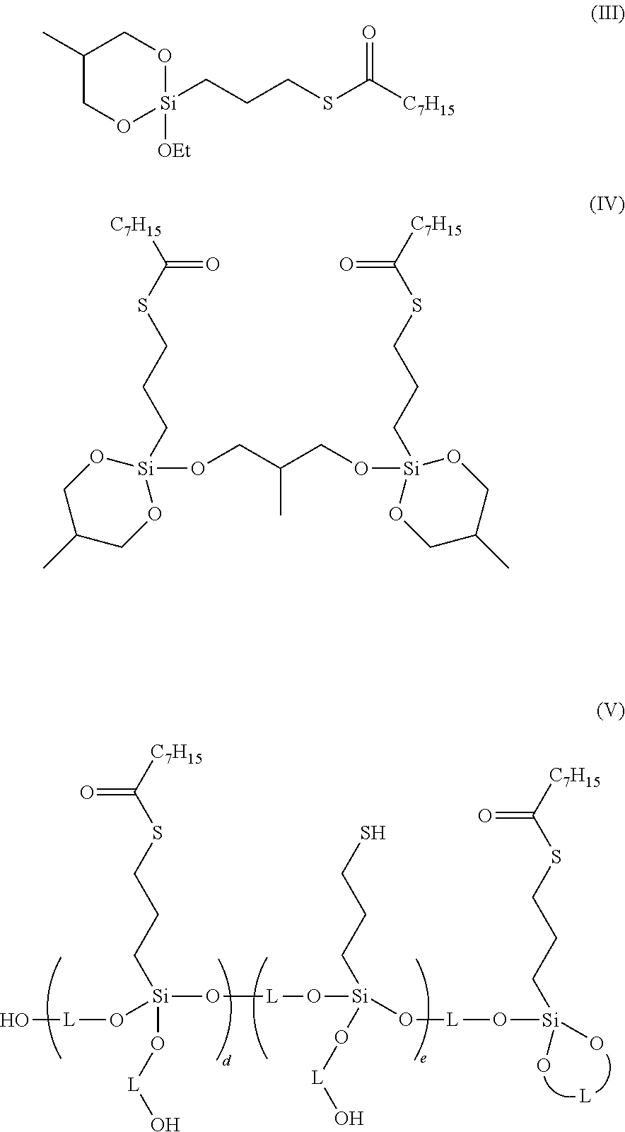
[Si](O[L]O[Si](O[L]O[Si](CCCSC([C7H15])=O)(O)O)(O[L]O)CCCS)(O[L]O)(O[L]O)CCCSC([C7H15])=O.C1(C)CO[Si]([OEt])(CCCSC([C7H15])=O)OC1.O1CC(C)CO[Si]1(OCC(CO[Si]1(CCCSC([C7H15])=O)OCC(C)CO1)C)CCCSC([C7H15])=O
